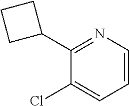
C1(Cl)=CC=CN=C1C1CCC1
